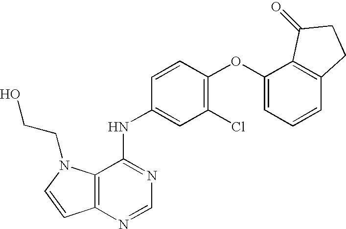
C1=CC(OC2=CC=CC3=C2C(=O)CC3)=C(Cl)C=C1NC1=NC=NC2=C1N(CCO)C=C2
